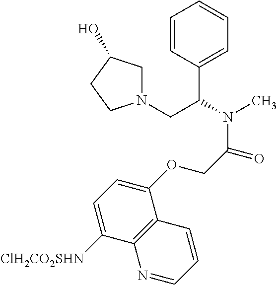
C1=CC(C(CN2CC(O)CC2)N(C)C(COC2=CC=C([ClH2CO2SHN])C3=C2C=CC=N3)=O)=CC=C1
